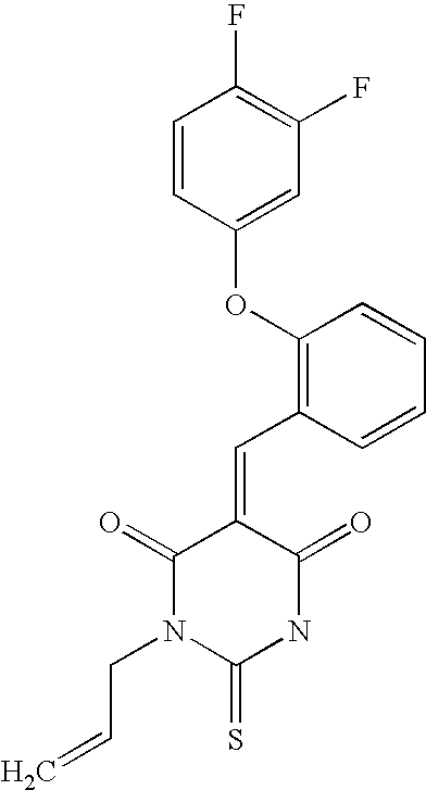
C1=CC(OC2=C(C=C3C(=O)N(CC=C)C(=S)NC3=O)C=CC=C2)=CC(F)=C1F
